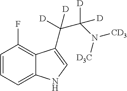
C1=CC=C2C(=C1F)C(C(C(N([D3C])[CD3])([D])[D])([D])[D])=CN2
